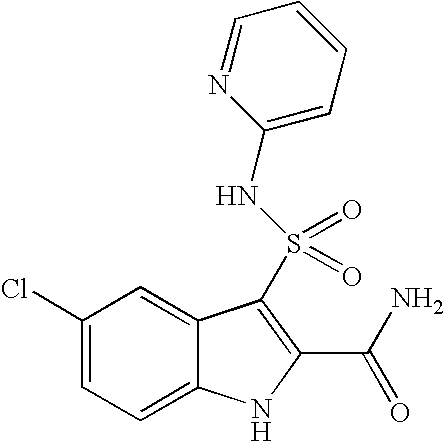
C1(Cl)=CC=C2C(=C1)C(S(=O)(=O)NC1=CC=CC=N1)=C(C(N)=O)N2
